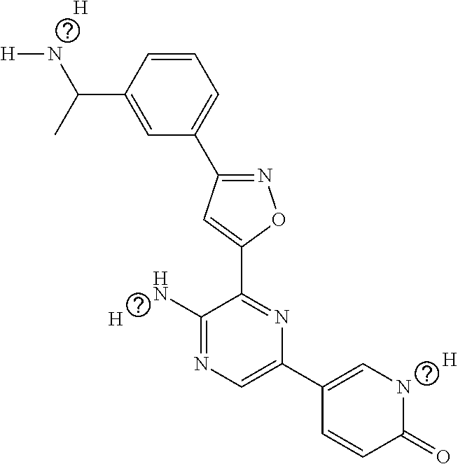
C1=C(C(N[H])C)C=CC=C1C1=NOC(C2=NC(C3=CNC(=O)C=C3)=CN=C2N)=C1.[H].[H].[H]
